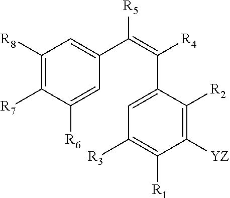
C1([R8])=C([R7])C([R6])=CC(C(=C(C2=CC([R3])=C([R1])C([YZ])=C2[R2])[R4])[R5])=C1
